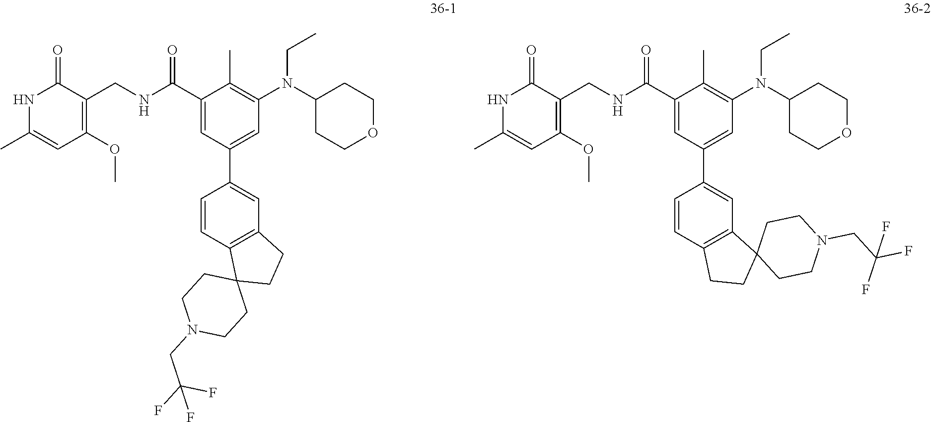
C1(C(NCC2=C(OC)C=C(C)NC2=O)=O)=CC(C2=CC3=C(C=C2)C2(CC3)CCN(CC(F)(F)F)CC2)=CC(N(C2CCOCC2)CC)=C1C.C1(C(NCC2=C(OC)C=C(C)NC2=O)=O)=CC(C2=CC3=C(C=C2)CCC32CCN(CC(F)(F)F)CC2)=CC(N(C2CCOCC2)CC)=C1C
